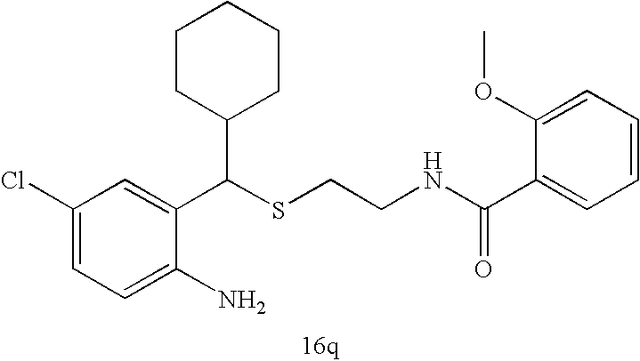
C1=C(N)C(C(SCCNC(C2=CC=CC=C2OC)=O)C2CCCCC2)=CC(Cl)=C1
